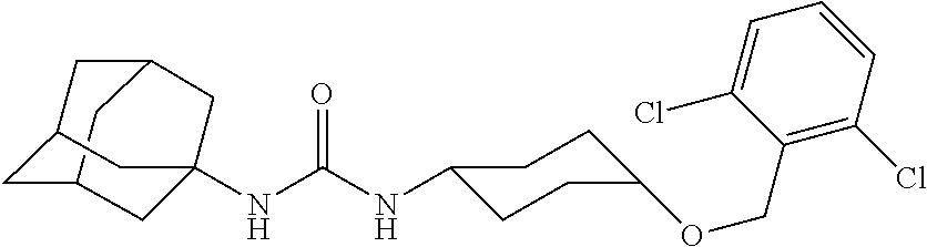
C12CC3CC(C1)CC(NC(NC1CCC(OCC4=C(Cl)C=CC=C4Cl)CC1)=O)(C3)C2
